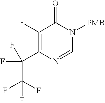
C1(F)=C(C(F)(F)C(F)(F)F)N=CN([PMB])C1=O
